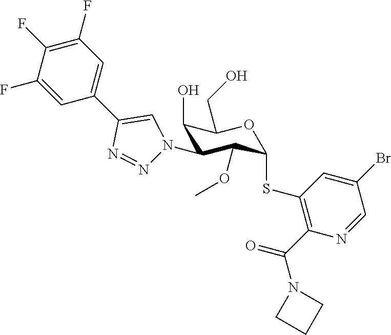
C1(O)C(N2N=NC(C3=CC(F)=C(F)C(F)=C3)=C2)C(OC)C(SC2=C(C(N3CCC3)=O)N=CC(Br)=C2)OC1CO
